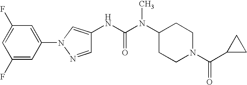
C1(F)=CC(N2C=C(NC(=O)N(C)C3CCN(C(C4CC4)=O)CC3)C=N2)=CC(F)=C1
